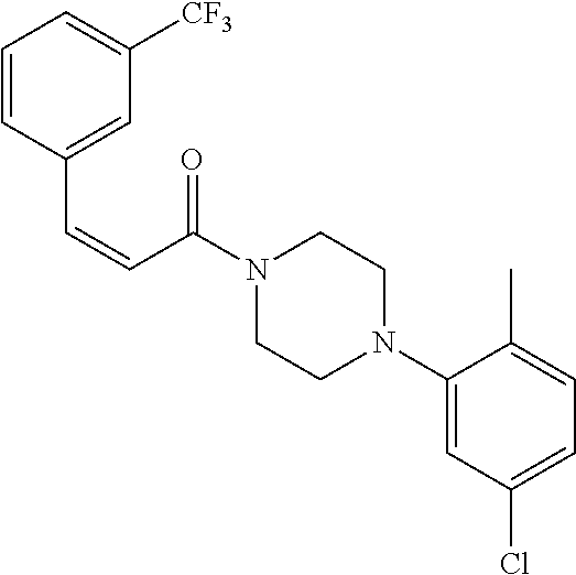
N1(C(C=CC2=CC([CF3])=CC=C2)=O)CCN(C2=CC(Cl)=CC=C2C)CC1
